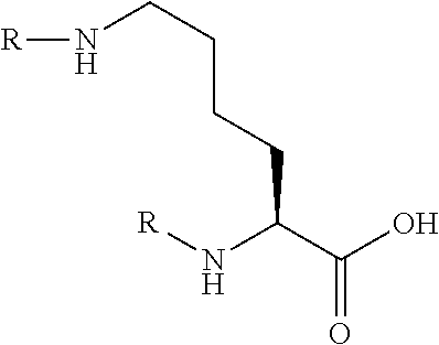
[R]NC(C(O)=O)CCCCN[R]
